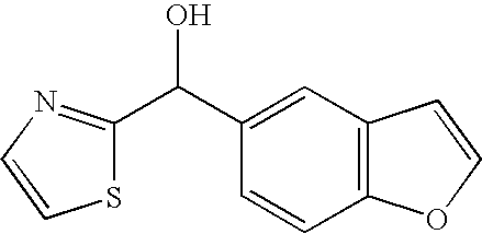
S1C(C(C2=CC3=C(C=C2)OC=C3)O)=NC=C1
